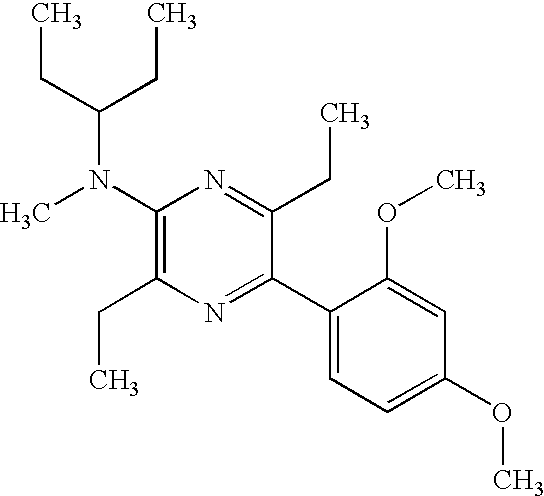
C1(N(C(CC)CC)C)=C(CC)N=C(C2=CC=C(OC)C=C2OC)C(CC)=N1
